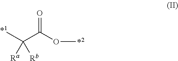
CC(C(OC)=O)([Ra])[Rb]
